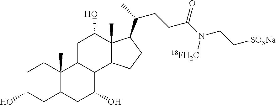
C1C(O)CC2C(C)(C1)C1C(C(O)C2)C2C(C)(C(O)C1)C(C(C)CCC(N(CC[SO3Na])[18FH2C])=O)CC2
